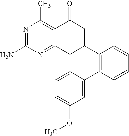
C12=NC(N)=NC(C)=C1C(=O)CC(C1=C(C3=CC(OC)=CC=C3)C=CC=C1)C2
